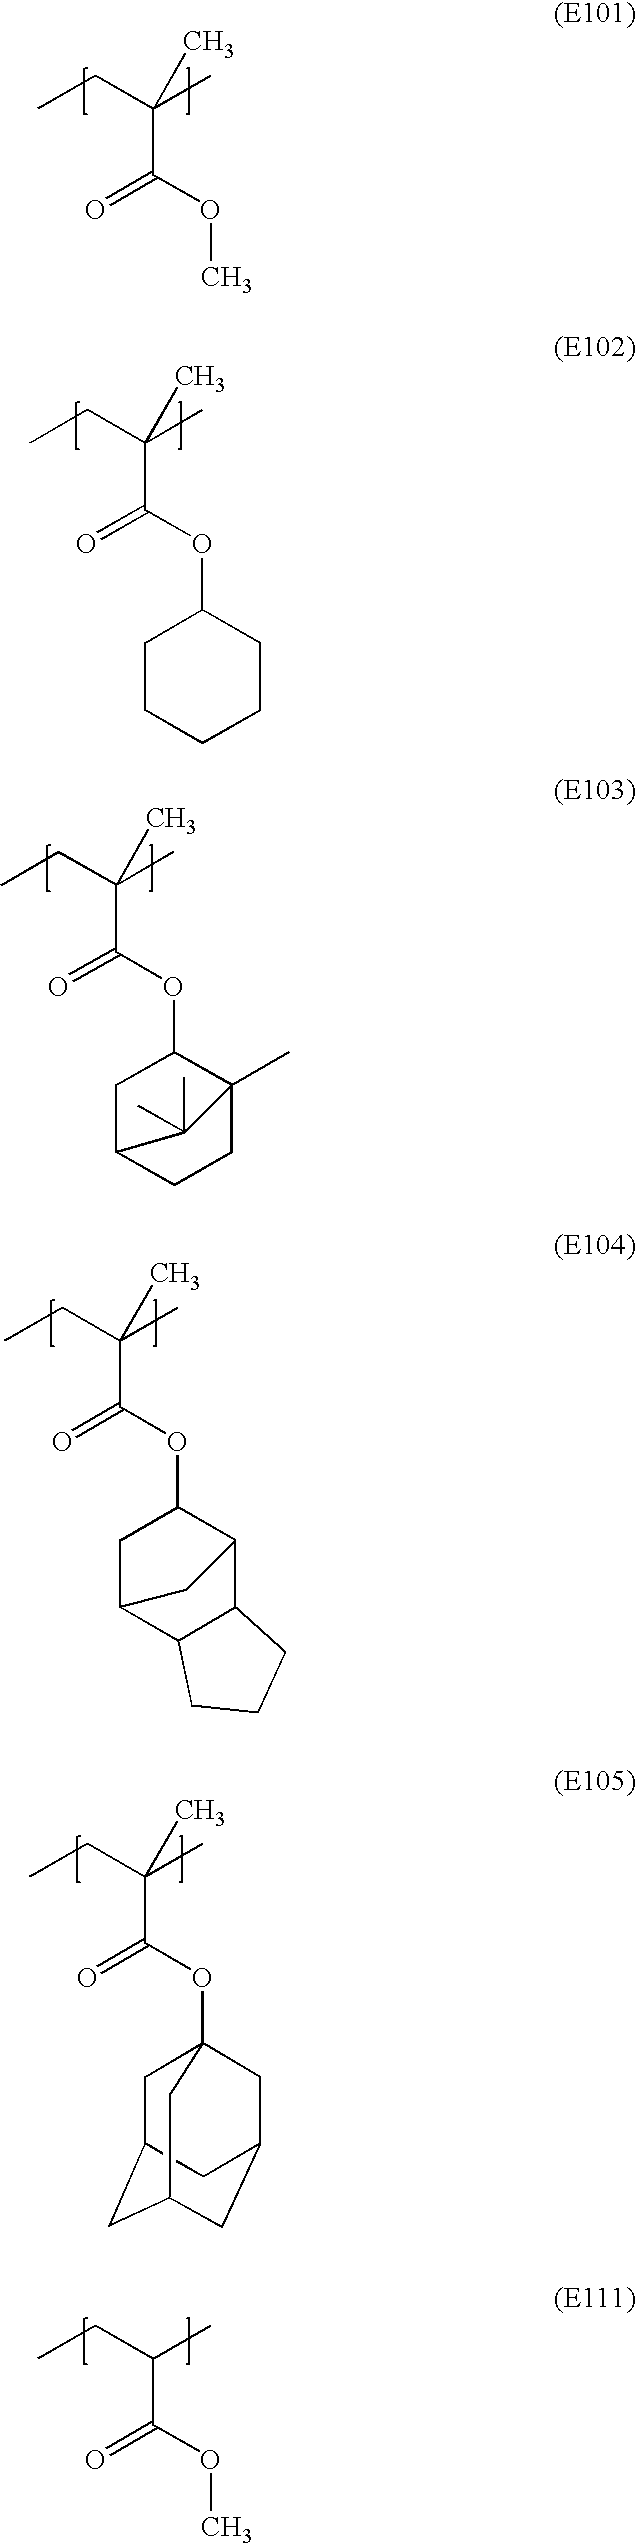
CCC(C)(C)C(OC)=O.CCC(C)(C)C(OC1CCCCC1)=O.CCC(C)(C)C(OC1CC2CCC1(C)C2(C)C)=O.CCC(C)C(OC)=O.CCC(C)(C)C(OC1CC2C3C(C1C2)CCC3)=O.CCC(C)(C)C(OC12CC3CC(CC(C1)C3)C2)=O
